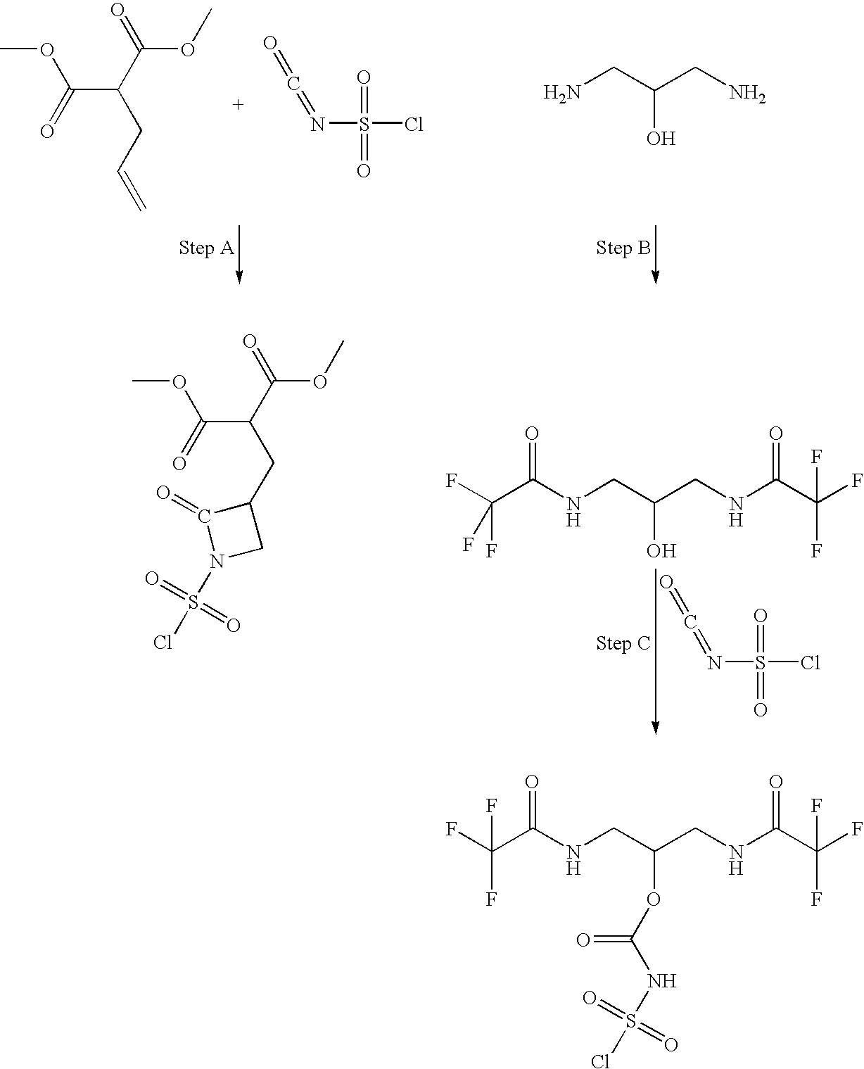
COC(=O)C(CC=C)C(OC)=O.N(S(Cl)(=O)=O)=C=O.NCC(CN)O.FC(C(NCC(CNC(C(F)(F)F)=O)O)=O)(F)F.N(S(Cl)(=O)=O)=C=O.COC(=O)C(CC1C(=O)N(S(Cl)(=O)=O)C1)C(OC)=O.FC(C(NCC(CNC(C(F)(F)F)=O)OC(NS(Cl)(=O)=O)=O)=O)(F)F
